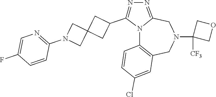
N12C3=C(CN(C4([CF3])COC4)CC1=NN=C2C1CC2(C1)CN(C1=NC=C(F)C=C1)C2)C=C(Cl)C=C3
